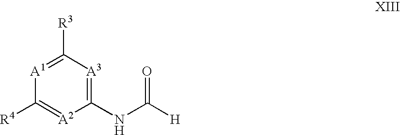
C1(NC([H])=O)=[A3]C([R3])=[A1]C([R4])=[A2]1
